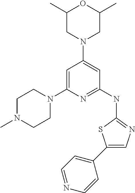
C1=C(N2CCN(C)CC2)N=C(NC2=NC=C(C3=CC=NC=C3)S2)C=C1N1CC(C)OC(C)C1
